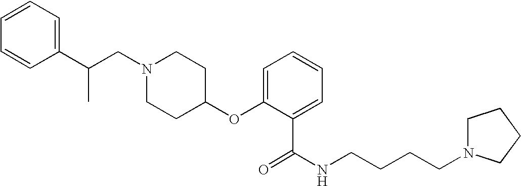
N1(CC(C2=CC=CC=C2)C)CCC(OC2=CC=CC=C2C(=O)NCCCCN2CCCC2)CC1
